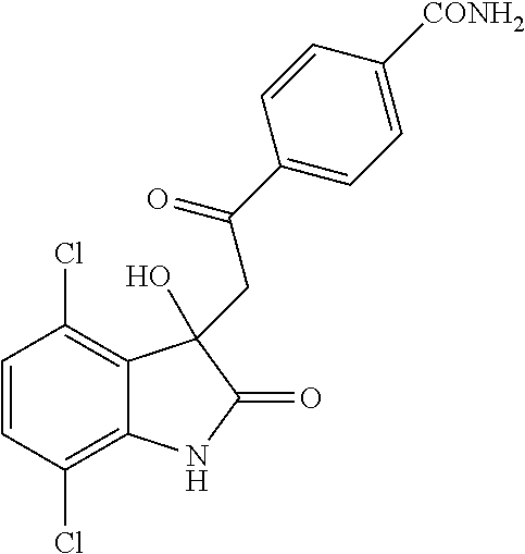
C1=CC(Cl)=C2C(=C1Cl)C(O)(CC(C1=CC=C([CONH2])C=C1)=O)C(=O)N2
